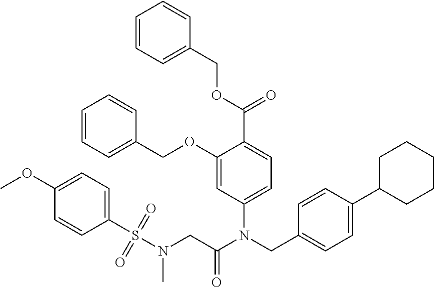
C1=C(N(CC2=CC=C(C3CCCCC3)C=C2)C(CN(S(C2=CC=C(OC)C=C2)(=O)=O)C)=O)C=C(OCC2=CC=CC=C2)C(C(OCC2=CC=CC=C2)=O)=C1
